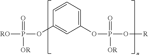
C1(OP(=O)(O[R])[OR])=CC=CC(OP(=O)([OR])[RO])=C1
